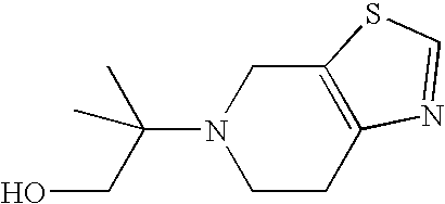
C12=C(CN(C(C)(C)CO)CC1)SC=N2
